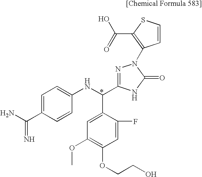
C1=C(C(NC2=CC=C(C(N)=N)C=C2)C2=NN(C3=C(C(=O)O)SC=C3)C(=O)N2)C(F)=CC(OCCO)=C1OC
